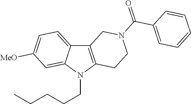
C12=C(N(CCCCC)C3=CC([MeO])=CC=C13)CCN(C(=O)C1=CC=CC=C1)C2
